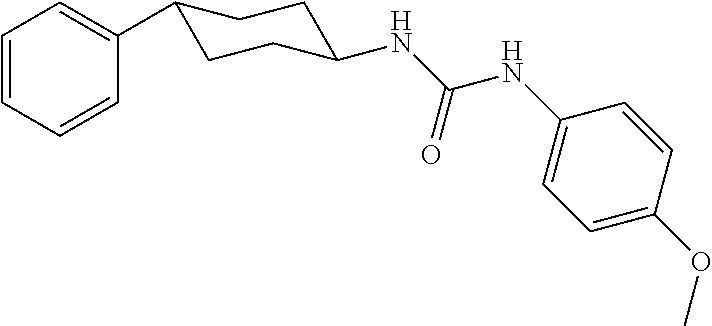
C1=CC=CC(C2CCC(NC(NC3=CC=C(OC)C=C3)=O)CC2)=C1
